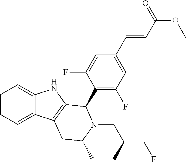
C1=CC=C2C(=C1)NC1=C2CC(C)N(CC(CF)C)C1C1=C(F)C=C(C=CC(OC)=O)C=C1F
